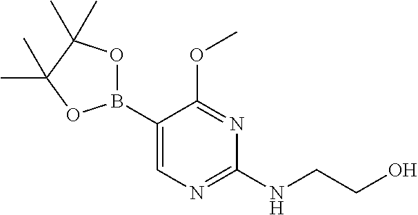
C1(B2OC(C)(C)C(C)(C)O2)=CN=C(NCCO)N=C1OC
